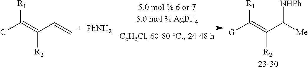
[G]C(=C(C=C)[R2])[R1].[G]C(=C(C([Me])[NHPh])[R2])[R1].[PhNH2]
